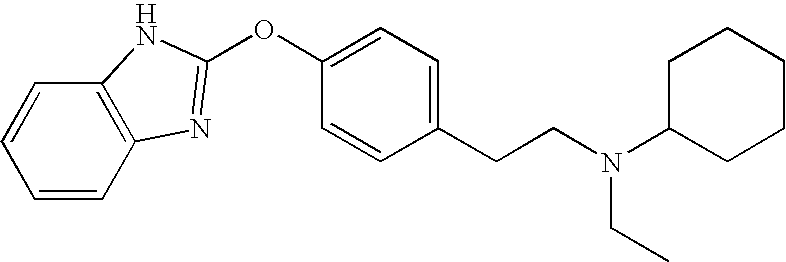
C12=C(C=CC=C1)N=C(OC1=CC=C(CCN(C3CCCCC3)CC)C=C1)N2
